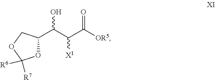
O1C([R6])([R7])OCC1C(C(C([OR5])=O)[X1])O
